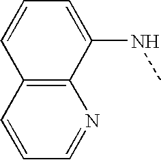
C1=C(NC)C2=C(C=C1)C=CC=N2
